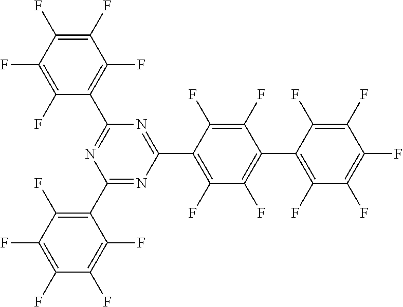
C1(F)=C(F)C(C2=NC(C3=C(F)C(F)=C(F)C(F)=C3F)=NC(C3=C(F)C(F)=C(F)C(F)=C3F)=N2)=C(F)C(F)=C1C1=C(F)C(F)=C(F)C(F)=C1F
